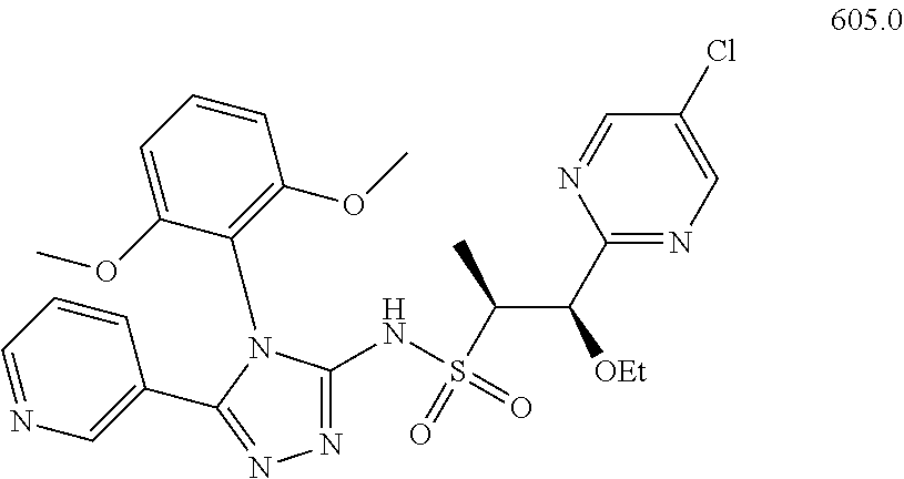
N(S(C(C(C1=NC=C(Cl)C=N1)[OEt])C)(=O)=O)C1=NN=C(C2=CN=CC=C2)N1C1=C(OC)C=CC=C1OC
